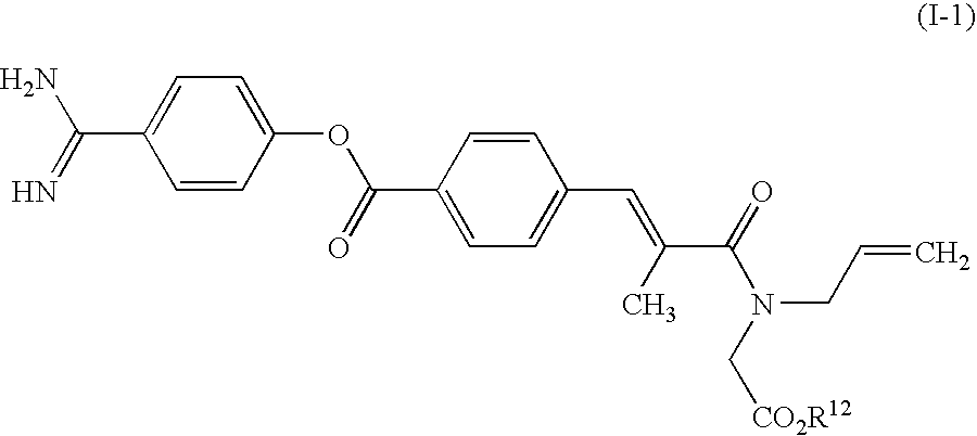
C1(OC(C2=CC=C(C=C(C)C(N(CC=C)C[CO2R12])=O)C=C2)=O)=CC=C(C(=N)N)C=C1
